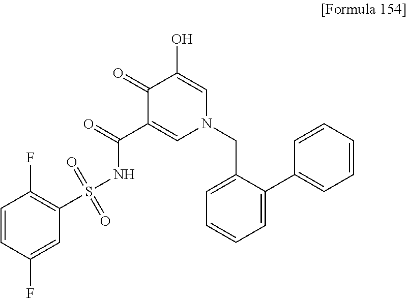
C1=CC(F)=CC(S(NC(C2=CN(CC3=CC=CC=C3C3=CC=CC=C3)C=C(O)C2=O)=O)(=O)=O)=C1F
